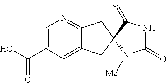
C(C1=CN=C2C(=C1)CC1(C2)N([Me])C(=O)NC1=O)(O)=O
